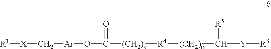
[R1][X]C[Ar]OC(=O)[(CH2)k][R4][(CH2)m]C([Y][R3])[R5]
